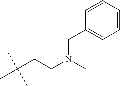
C(C(C)(C)C)CN(CC1=CC=CC=C1)C
